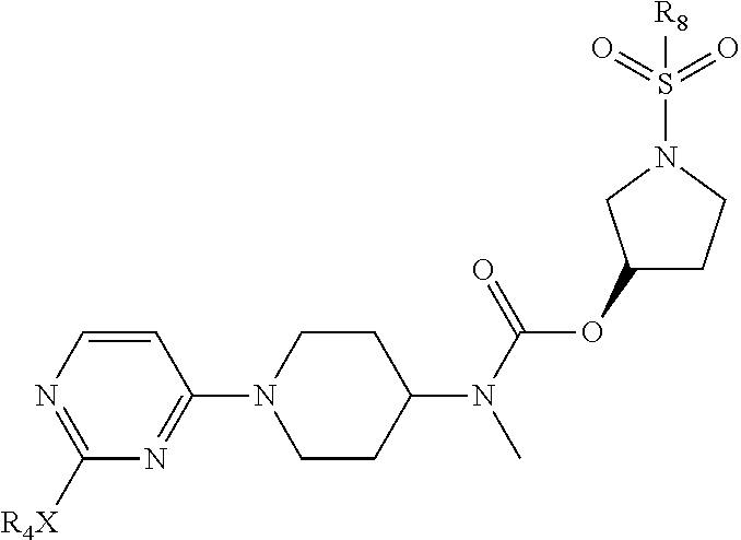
C1=CN=C([R4X])N=C1N1CCC(N(C(=O)OC2CCN(S([R8])(=O)=O)C2)C)CC1
